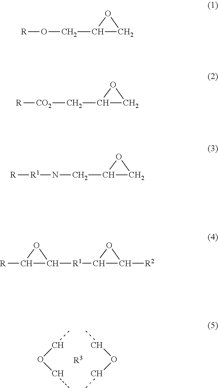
O(CC)CC.O(CC)CC.[R3].O1C(CO[R])C1.O1C(C[CO2][R])C1.O1C(CN[R1][R])C1.O1C([R])C1[R1]C1OC1[R2]
